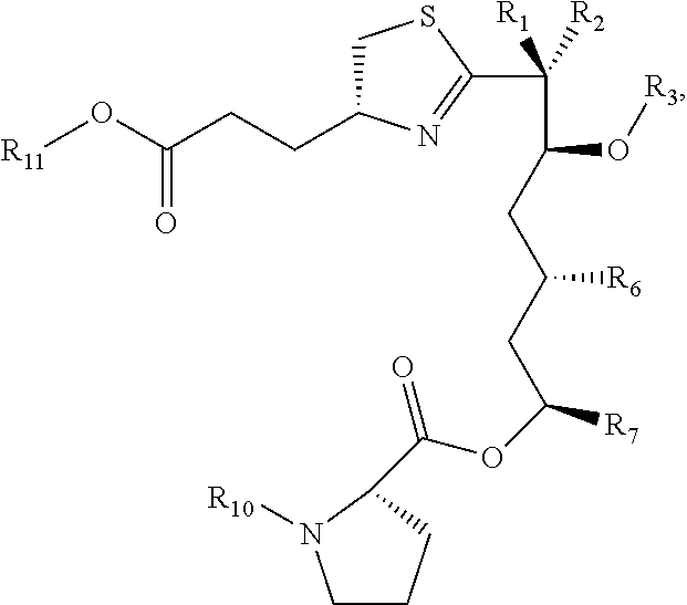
C1CCC(C(OC(CC(CC(C([R2])([R1])C2=NC(CCC(O[R11])=O)CS2)O[R3])[R6])[R7])=O)N1[R10]
